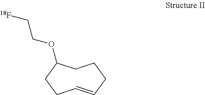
C1=CCCCC(OCC[18F])CC1
